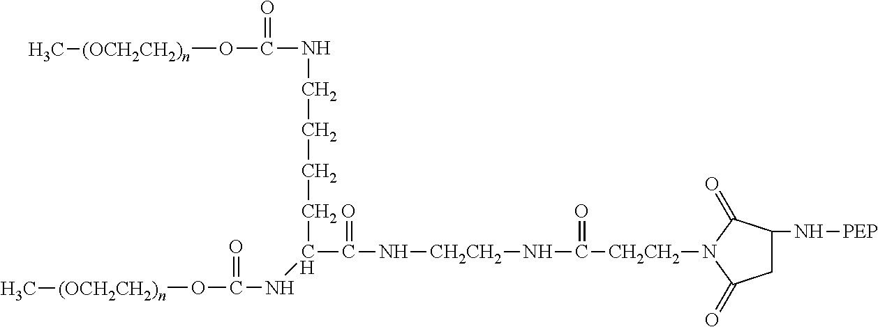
C1C(N[PEP])C(=O)N([CH2CH2]C(=O)N[CH2CH2]NC(=O)C(CCCCNC(=O)O[(OCH2CH2)n]C)NC(=O)O[(OCH2CH2)n]C)C1=O
